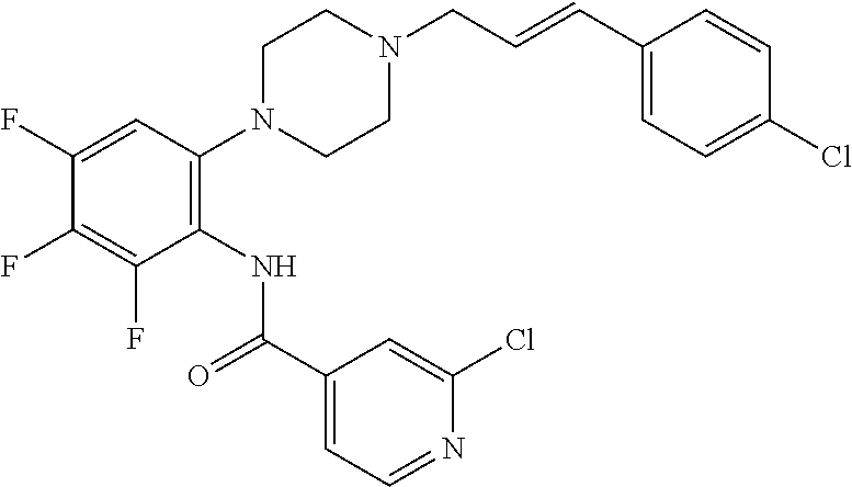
C1(F)=CC(N2CCN(CC=CC3=CC=C(Cl)C=C3)CC2)=C(NC(C2=CC=NC(Cl)=C2)=O)C(F)=C1F
